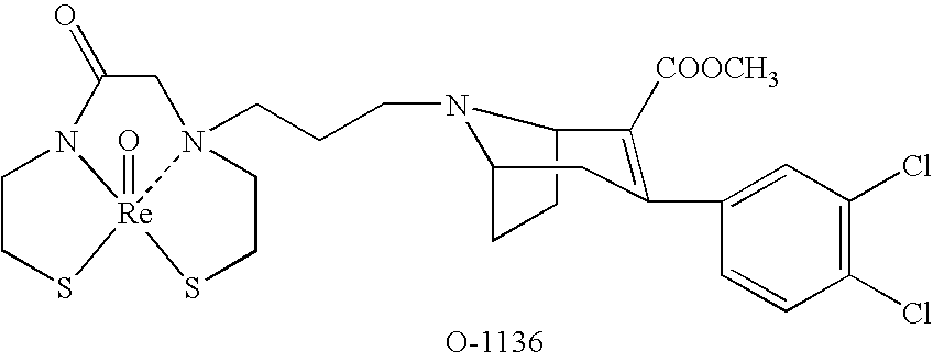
C1CS[Re]23(=O)N1C(=O)CN2(CCCN1C2CCC1C([COOCH3])=C(C1=CC(Cl)=C(Cl)C=C1)C2)CCS3
